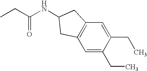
C1=C(CC)C(CC)=CC2=C1CC(NC(CC)=O)C2
